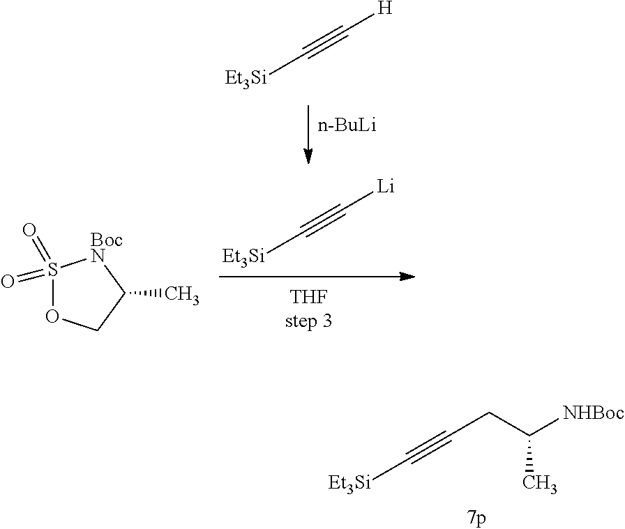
[Et3Si]C#CCC([NHBoc])C.[Et3Si]C#C[H].[n-BuLi].[Et3Si]C#C[Li].C1(C)COS(=O)(=O)[BocN]1
